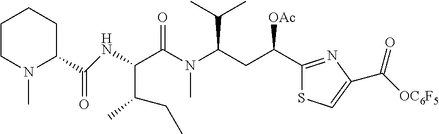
C1(C(CC(N(C(C(C(CC)C)NC(C2CCCCN2C)=O)=O)C)C(C)C)[OAc])=NC(C([OC6F5])=O)=CS1
